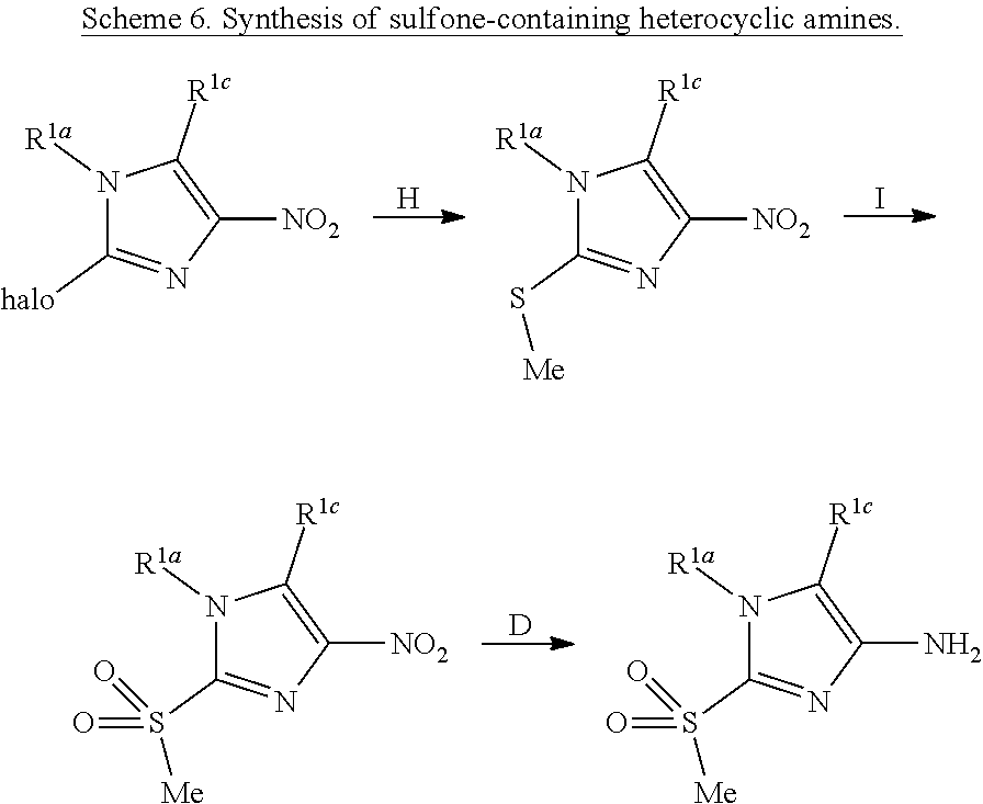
[H].I.N1([R1a])C([halo])=NC([NO2])=C1[R1c].N1([R1a])C(S[Me])=NC([NO2])=C1[R1c].[D].N1([R1a])C(S([Me])(=O)=O)=NC([NO2])=C1[R1c].N1([R1a])C(S([Me])(=O)=O)=NC(N)=C1[R1c]
